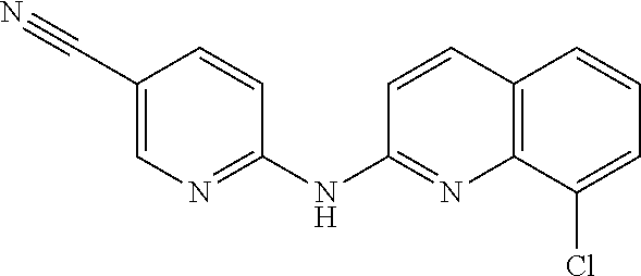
C1(C#N)=CN=C(NC2=NC3=C(C=C2)C=CC=C3Cl)C=C1
